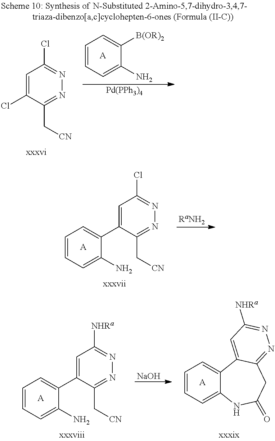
C1=C(C2=CC=CC=C2N)C(C[CN])=NN=C1Cl.[A].C1=C(C2=CC=CC=C2N)C(C[CN])=NN=C1[NHRa].[A].[A].C1=CC=C2C(=C1)C1=CC([NHRa])=NN=C1CC(=O)N2.[NaOH].C1=C(Cl)C(C[CN])=NN=C1Cl.C1=CC=C(N)C([B(OR)2])=C1.[A].[Pd(PPh3)4]
